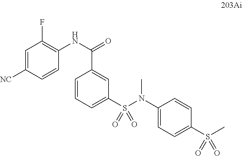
C1=C([NC])C=CC(NC(=O)C2=CC(S(N(C3=CC=C(S(C)(=O)=O)C=C3)C)(=O)=O)=CC=C2)=C1F
